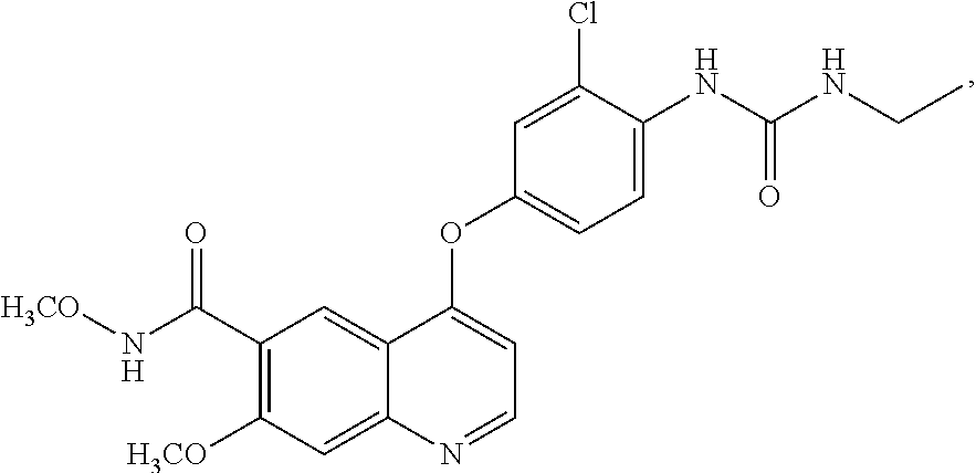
N(C(C1=C([H3CO])C=C2C(=C1)C(OC1=CC=C(NC(=O)NCC)C(Cl)=C1)=CC=N2)=O)[H3CO]
